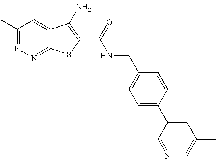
C1(C)=NN=C2C(=C1C)C(N)=C(C(=O)NCC1=CC=C(C3=CC(C)=CN=C3)C=C1)S2
